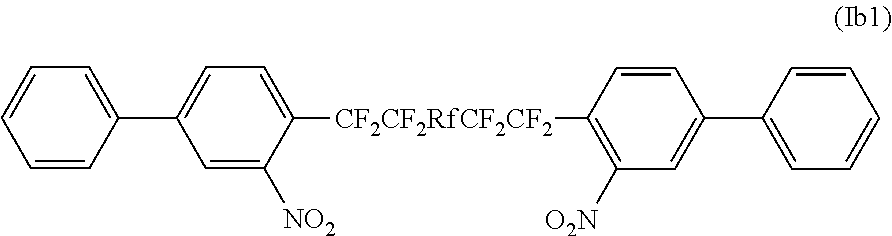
C1=CC(C2=CC=C([CF2CF2RfCF2CF2]C3=C([O2N])C=C(C4=CC=CC=C4)C=C3)C([NO2])=C2)=CC=C1
